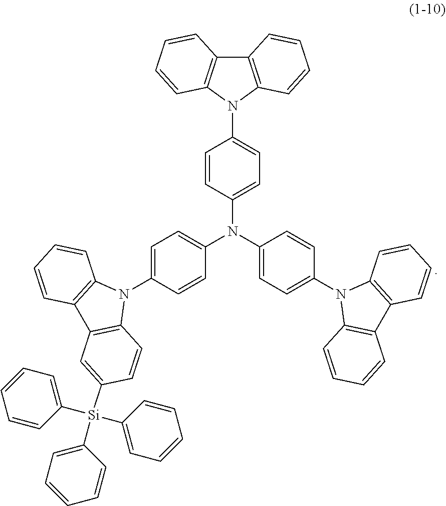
C1=CC(N(C2=CC=C(N3C4=C(C5=C3C=CC=C5)C=CC=C4)C=C2)C2=CC=C(N3C4=C(C5=C3C=CC([Si](C3=CC=CC=C3)(C3=CC=CC=C3)C3=CC=CC=C3)=C5)C=CC=C4)C=C2)=CC=C1N1C2=C(C3=C1C=CC=C3)C=CC=C2
